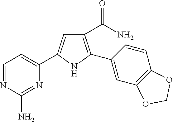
C1(C(=O)N)=C(C2=CC3=C(C=C2)OCO3)NC(C2=CC=NC(N)=N2)=C1
